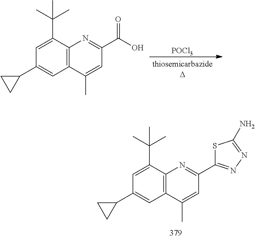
[POCl3].C1(C2=CC3=C(C(C(C)(C)C)=C2)N=C(C(O)=O)C=C3C)CC1.C1(C2=CC3=C(C(C(C)(C)C)=C2)N=C(C2=NN=C(N)S2)C=C3C)CC1
